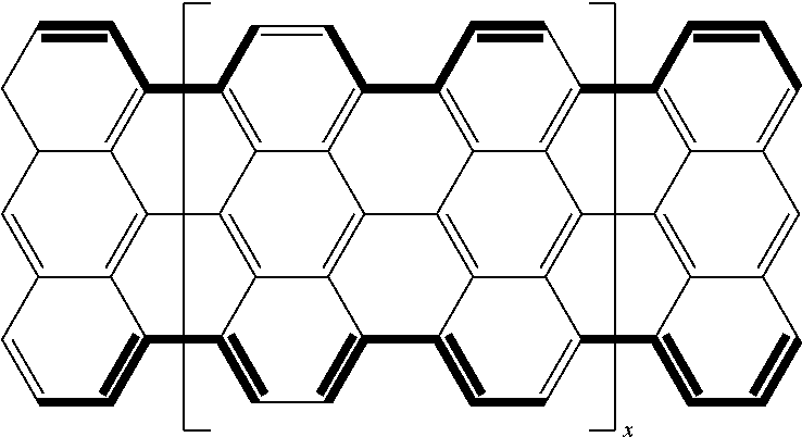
C1=CC2=C3C4=C1C1=C5C6=C7C(=CC=C8C7=C7C5=C(C=C1)C1=C5C7=C7C8=CC=CC7=CC5=CC=C1)C1=CC=C5C(=C3C3=C7C5=CC=CC7=CC5C3=C2C=CC5)C1=C46
